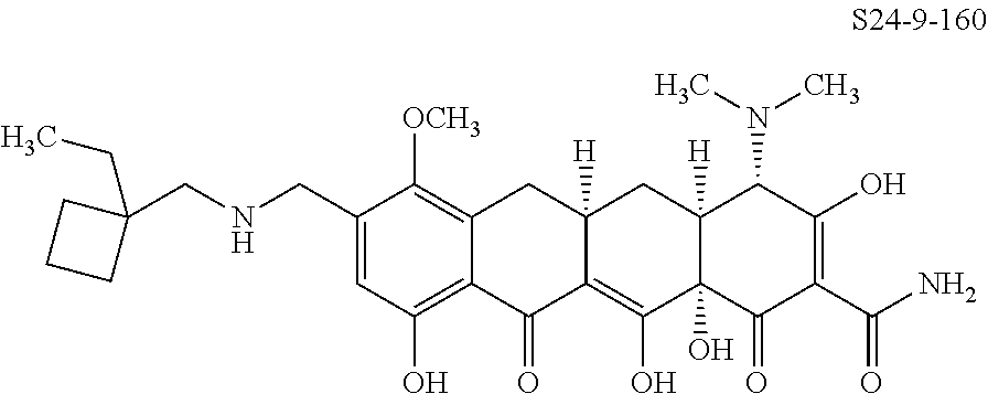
C1=C(CNCC2(CC)CCC2)C([OCH3])=C2C(=C1O)C(=O)C1=C(O)C3(O)C([H])(CC1([H])C2)C(N(C)C)C(O)=C(C(N)=O)C3=O
